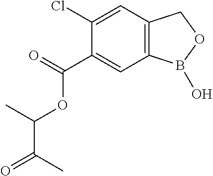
C1(C(=O)OC(C(C)=O)C)=CC2=C(C=C1Cl)COB2O
